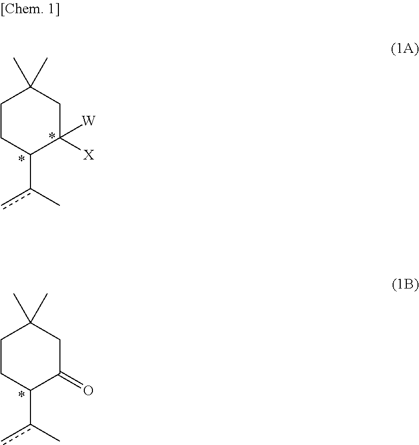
C1CC(c(C)c)C([X])([W])CC1(C)C.C1CC(c(C)c)C(=O)CC1(C)C
